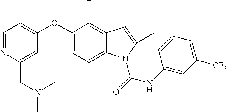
C1=NC(CN(C)C)=CC(OC2=CC=C3C(=C2F)C=C(C)N3C(NC2=CC([CF3])=CC=C2)=O)=C1
